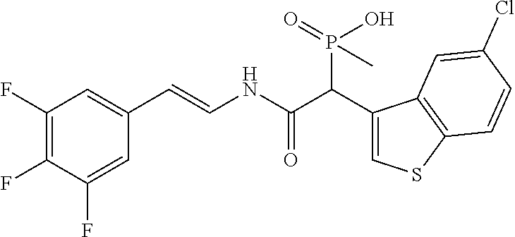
C1(F)=C(F)C(F)=CC(C=CNC(C(C2=CSC3=C2C=C(Cl)C=C3)P(=O)(O)C)=O)=C1
